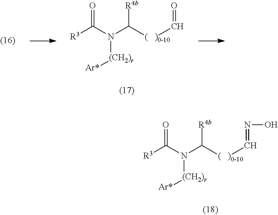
O=C(N([(CH2)r][Ar*])C([(   )0-10]C=O)[R4b])[R3].O=C(N([(CH2)r][Ar*])C([(   )0-10]C=NO)[R4b])[R3]
